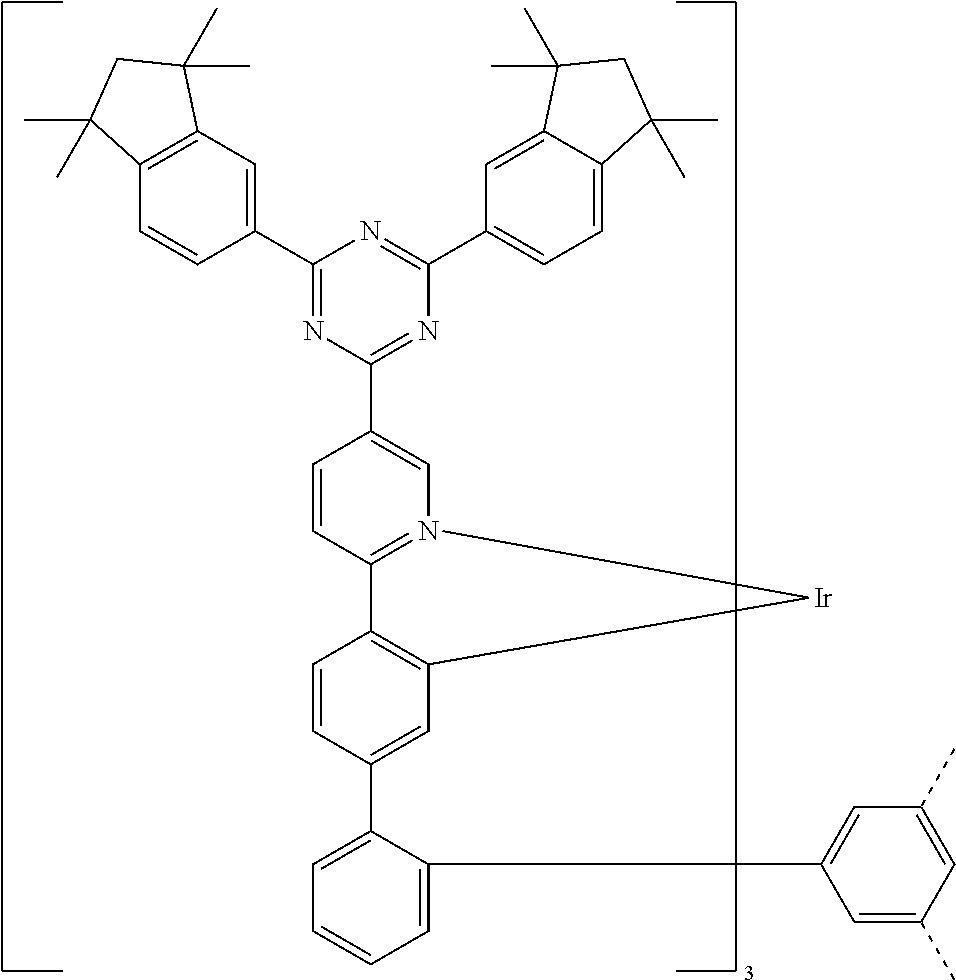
C1=C(C2=CC3=C(C=C2)C2=N(C=C(C4=NC(C5=CC=C6C(=C5)C(C)(C)CC6(C)C)=NC(C5=CC6=C(C=C5)C(C)(C)CC6(C)C)=N4)C=C2)[Ir]3)C(C2=CC(C)=CC(C)=C2)=CC=C1
